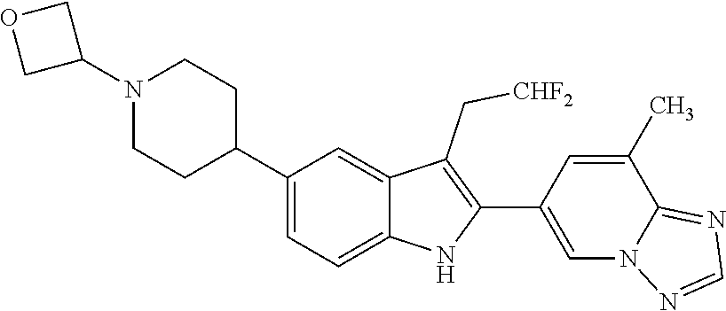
C1(C2CCN(C3COC3)CC2)=CC=C2C(=C1)C(C[CHF2])=C(C1=CN3C(=NC=N3)C(C)=C1)N2
